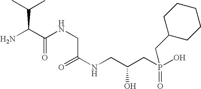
CC(C)C(C(NCC(NCC(CP(O)(CC1CCCCC1)=O)O)=O)=O)N
